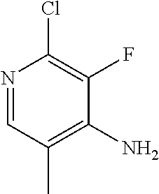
C1(F)=C(Cl)N=CC(C)=C1N
